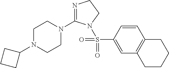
N1=C(N2CCN(C3CCC3)CC2)N(S(C2=CC3=C(C=C2)CCCC3)(=O)=O)CC1
